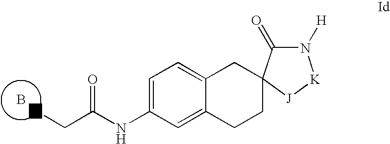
B.C(C(NC1=CC=C2C(=C1)CCC1(C2)C(=O)N([H])[K][J]1)=O)N
